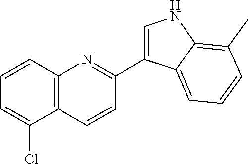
C1=CC2=C(N=C1C1=CNC3=C(C)C=CC=C13)C=CC=C2Cl
